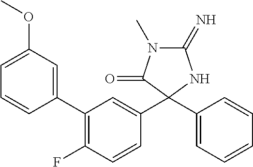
C1(=N)N(C)C(=O)C(C2=CC=CC=C2)(C2=CC(C3=CC(OC)=CC=C3)=C(F)C=C2)N1
